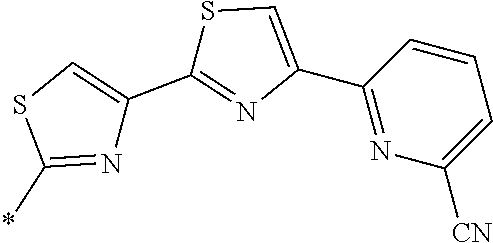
C1=C(C2=NC([CN])=CC=C2)N=C(C2=CSC(*)=N2)S1
